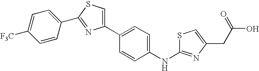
C1=CC(C2=NC(C3=CC=C(NC4=NC(CC(O)=O)=CS4)C=C3)=CS2)=CC=C1[F3C]
